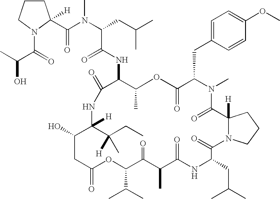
C1CCN(C(=O)C(C)O)C1(C(N(C(CC(C)C)C(NC1C(C)OC(=O)C(CC2=CC=C(OC)C=C2)N(C)C(=O)C2([H])N(C(=O)C(CC(C)C)NC(=O)C(C)C(=O)C(C(C)C)OC(=O)CC(O)C(C(CC)([H])C)([H])NC1=O)CCC2)=O)C)=O)[H]
